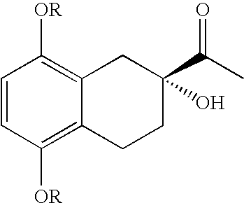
C1=CC([OR])=C2C(=C1[OR])CC(C(C)=O)(O)CC2
